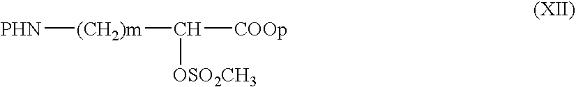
[PHN][(CH2)m]C([OSO2CH3])[COOp]
